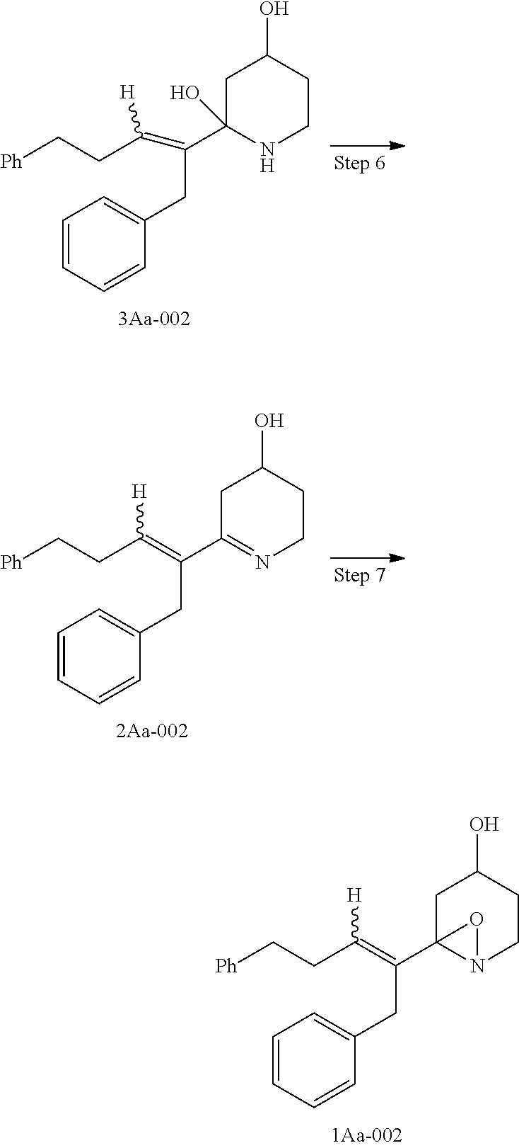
C1=CC=CC(CC(C23N(CCC(O)C2)O3)=C(CC[Ph])[H])=C1.C1=CC=CC(CC(C2(O)NCCC(O)C2)=C(CC[Ph])[H])=C1.C1=CC=CC(CC(C2=NCCC(O)C2)=C(CC[Ph])[H])=C1
